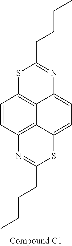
C1=CC2=C3C4=C1SC(CCCC)=NC4=CC=C3SC(CCCC)=N2
